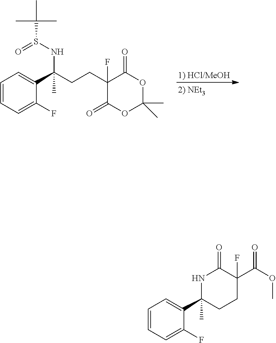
C1=CC=C(F)C(C(CCC2(F)C(=O)OC(C)(C)OC2=O)(C)NS(=O)C(C)(C)C)=C1.[1) HCl/MeOH].C1=CC=C(F)C(C2(C)CCC(F)(C(OC)=O)C(=O)N2)=C1
